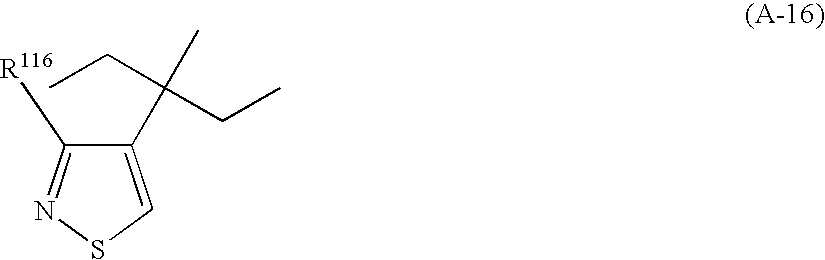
C1(C(C)(CC)CC)=CSN=C1[R116]
